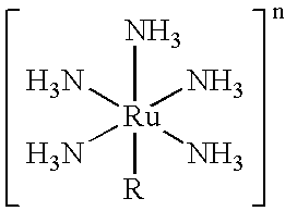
[Ru](N)(N)(N)(N)(N)[R]
